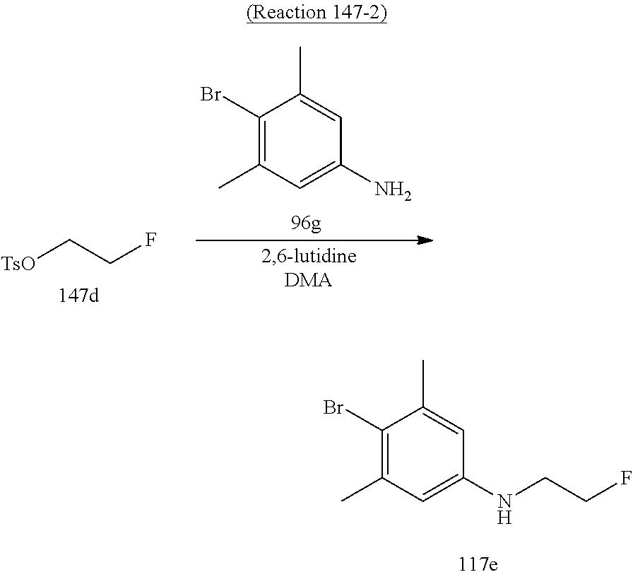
C1(Br)=C(C)C=C(NCCF)C=C1C.[TsO]CCF.C1(Br)=C(C)C=C(N)C=C1C
